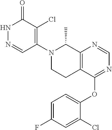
C1=NC2=C(C(OC3=CC=C(F)C=C3Cl)=N1)CCN(C1=C(Cl)C(=O)NN=C1)C2C
